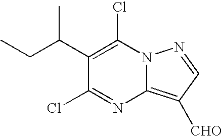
C1(C(CC)C)=C(Cl)N2C(=C([CHO])C=N2)N=C1Cl
